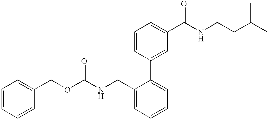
C1=CC=CC(COC(NCC2=CC=CC=C2C2=CC(C(NCCC(C)C)=O)=CC=C2)=O)=C1
